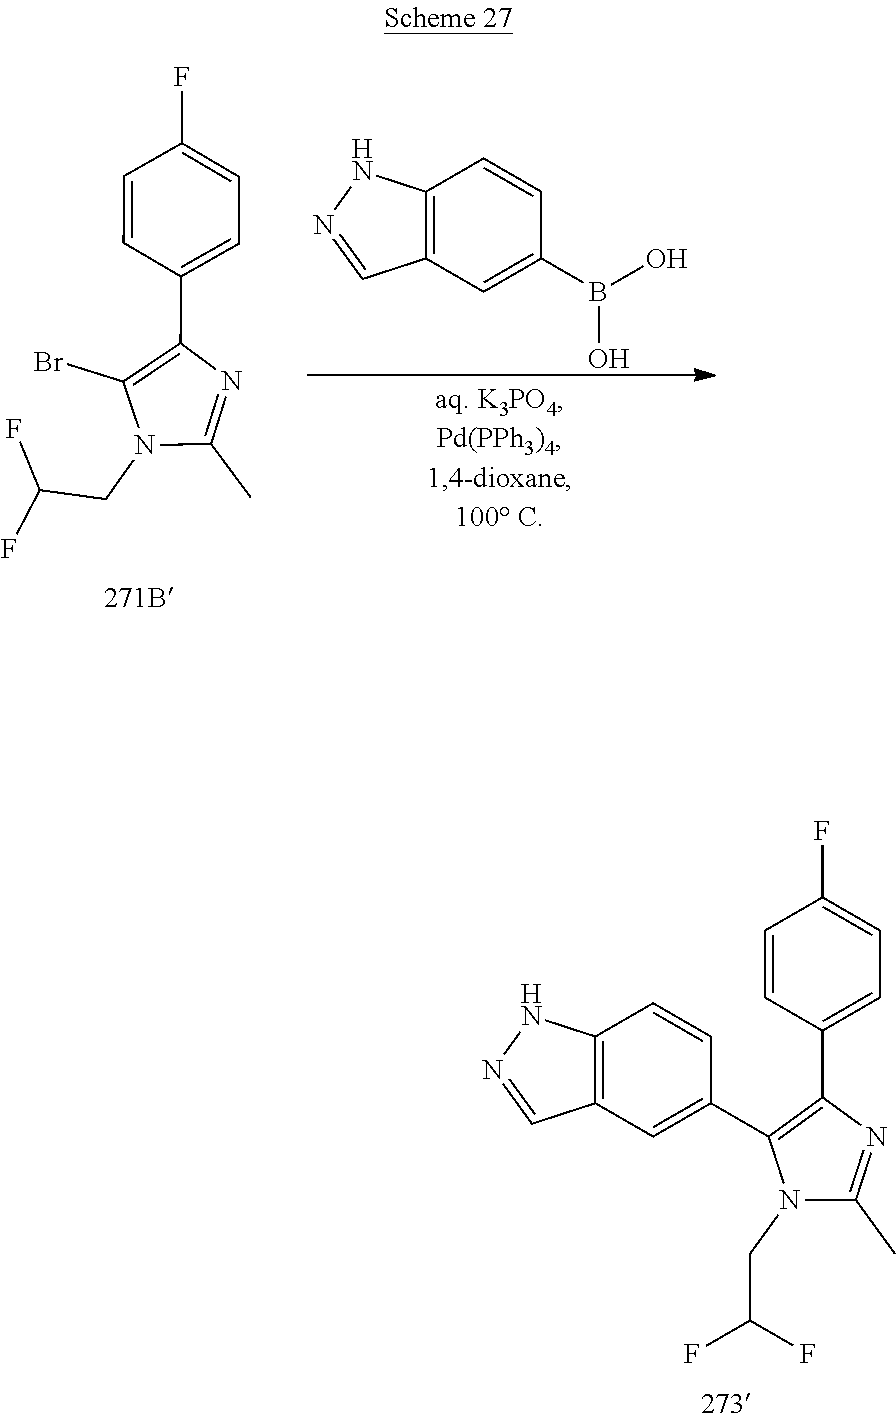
C12=C(C=C(C3=C(C4=CC=C(F)C=C4)N=C(C)N3CC(F)F)C=C1)C=NN2.C12=C(C=C(B(O)O)C=C1)C=NN2.C1=CC(C2=C(Br)N(CC(F)F)C(C)=N2)=CC=C1F
